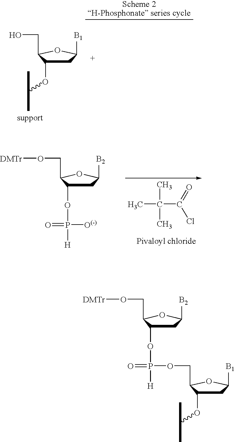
C1C(OP(=O)([H])[O(-)])C(CO[DMTr])OC1[B2].CC(C)(C)C(=O)Cl.C1C(OC(C)C)C(CO)OC1[B1].C1C(OP(=O)([H])OCC2C(OC(C)C)CC([B1])O2)C(CO[DMTr])OC1[B2]
